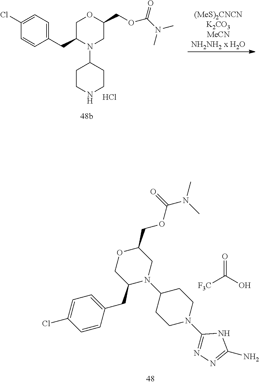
C1(CC2N(C3CCNCC3)CC(COC(N(C)C)=O)OC2)=CC=C(Cl)C=C1.Cl.C1(CC2N(C3CCN(C4=NN=C(N)N4)CC3)CC(COC(=O)N(C)C)OC2)=CC=C(Cl)C=C1.O=C(O)[F3C]
